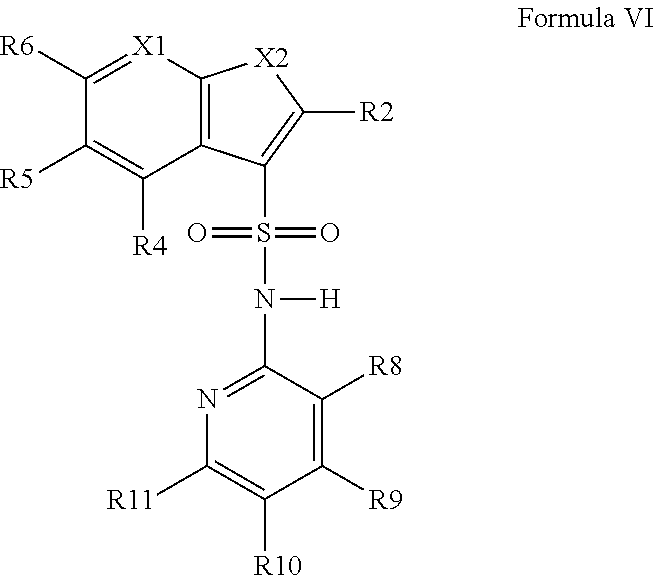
C1([R6])=[X1]C2=C(C([R4])=C1[R5])C(S(=O)(=O)N([H])C1=NC([R11])=C([R10])C([R9])=C1[R8])=C([R2])[X2]2
